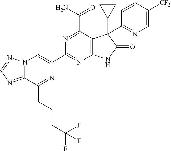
C12=NC=NN1C=C(C1=NC3=C(C(C(N)=O)=N1)C(C1CC1)(C1=NC=C([CF3])C=C1)C(=O)N3)N=C2CCCC(F)(F)F
